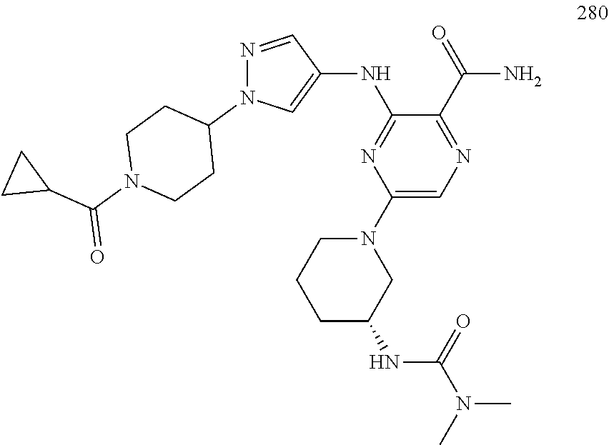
C1(NC2=NC(N3CCCC(NC(N(C)C)=O)C3)=CN=C2C(=O)N)=CN(C2CCN(C(C3CC3)=O)CC2)N=C1
